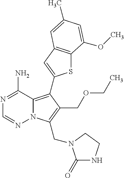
C1(N)=NC=NN2C1=C(C1=CC3=C(S1)C(OC)=CC(C)=C3)C(COCC)=C2CN1C(=O)NCC1
